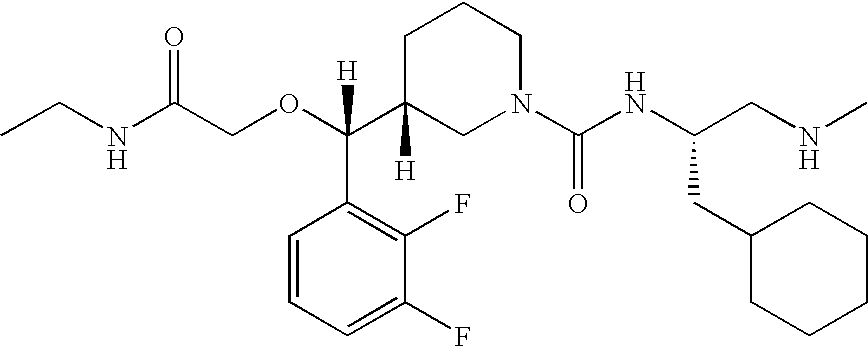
O(C(C1([H])CN(C(NC(CNC)CC2CCCCC2)=O)CCC1)(C1=C(F)C(F)=CC=C1)[H])CC(NCC)=O
